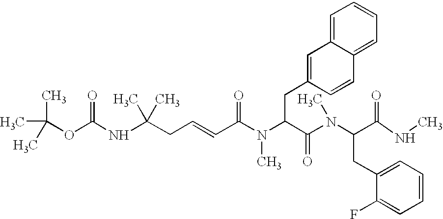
N(C(CC=CC(N(C(C(N(C(C(NC)=O)CC1=CC=CC=C1F)C)=O)CC1=CC2=CC=CC=C2C=C1)C)=O)(C)C)C(OC(C)(C)C)=O
